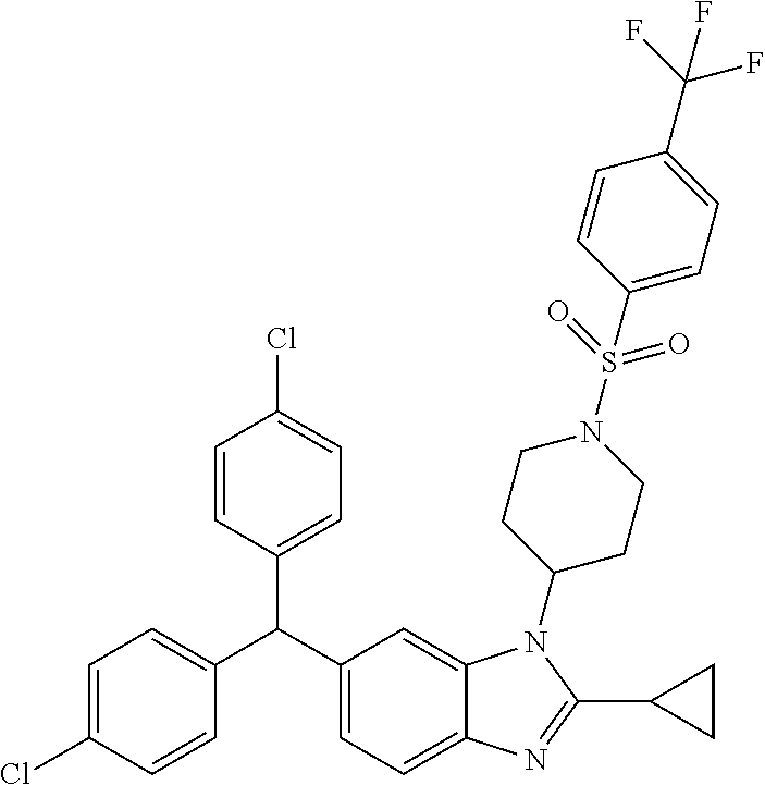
C1=C(Cl)C=CC(C(C2=CC=C3C(=C2)N(C2CCN(S(=O)(=O)C4=CC=C(C(F)(F)F)C=C4)CC2)C(C2CC2)=N3)C2=CC=C(Cl)C=C2)=C1
